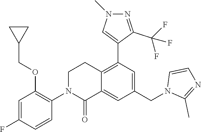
N1(C2=C(OCC3CC3)C=C(F)C=C2)C(=O)C2=CC(CN3C(C)=NC=C3)=CC(C3=CN(C)N=C3C(F)(F)F)=C2CC1
